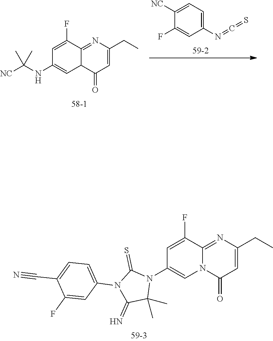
C1=C(F)C2=NC(CC)=CC(=O)N2C=C1N1C(=S)N(C2=CC=C(C#N)C(F)=C2)C(=N)C1(C)C.C1=C(F)C2=NC(CC)=CC(=O)C2C=C1NC([NC])(C)C.C1(N=C=S)=CC=C([NC])C(F)=C1
